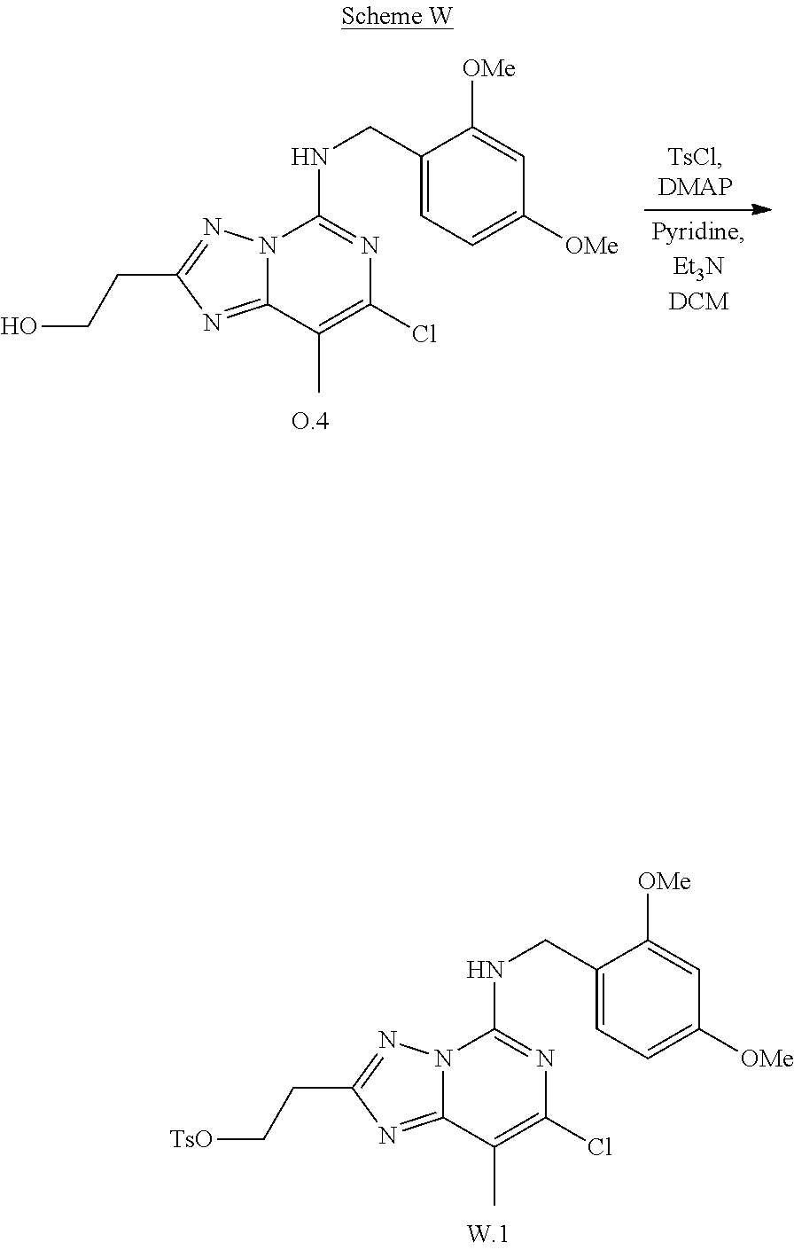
C1(Cl)=C(C)C2=NC(CC[TsO])=NN2C(NCC2=CC=C([OMe])C=C2[OMe])=N1.C1(Cl)=C(C)C2=NC(CCO)=NN2C(NCC2=CC=C([OMe])C=C2[OMe])=N1
